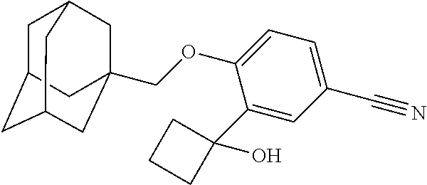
C(OC1=CC=C(C#N)C=C1C1(O)CCC1)C12CC3CC(CC(C1)C3)C2
